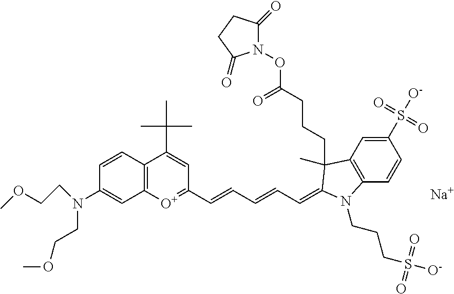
[Na].C1(S([O-])(=O)=O)=CC2=C(C=C1)N(CCCS(=O)(=O)[O-])C(=CC=CC=CC1=[O+]C3=C(C(C(C)(C)C)=C1)C=CC(N(CCOC)CCOC)=C3)C2(C)CCCC(ON1C(=O)CCC1=O)=O
